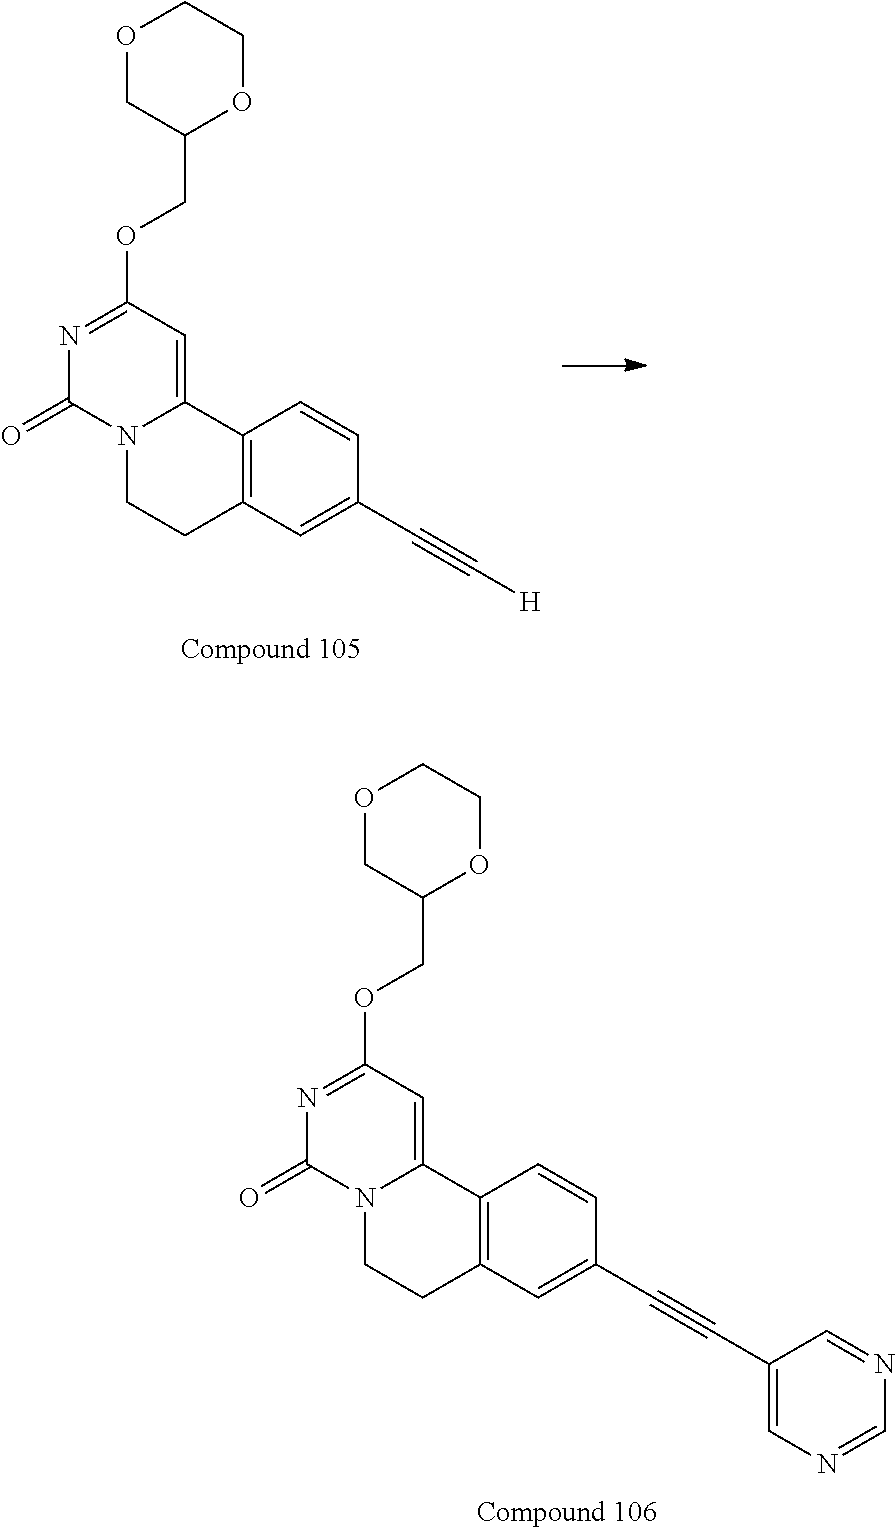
C12=C(C=C(C#C[H])C=C1)CCN1C2=CC(OCC2OCCOC2)=NC1=O.C12=C(C=C(C#CC3=CN=CN=C3)C=C1)CCN1C2=CC(OCC2OCCOC2)=NC1=O
